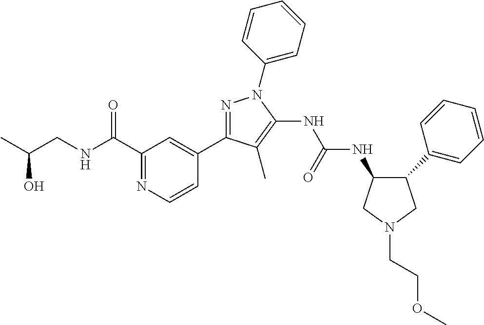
N1=C(C2=CC(C(NCC(C)O)=O)=NC=C2)C(C)=C(NC(NC2C(C3=CC=CC=C3)CN(CCOC)C2)=O)N1C1=CC=CC=C1
